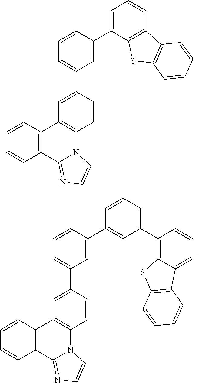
C12=C(C3=NC=CN3C3=C1C=C(C1=CC=CC(C4=CC=CC5=C4SC4=C5C=CC=C4)=C1)C=C3)C=CC=C2.C12=C(C3=NC=CN3C3=C1C=C(C1=CC=CC(C4=CC(C5=C6C(=CC=C5)C5=C(S6)C=CC=C5)=CC=C4)=C1)C=C3)C=CC=C2
